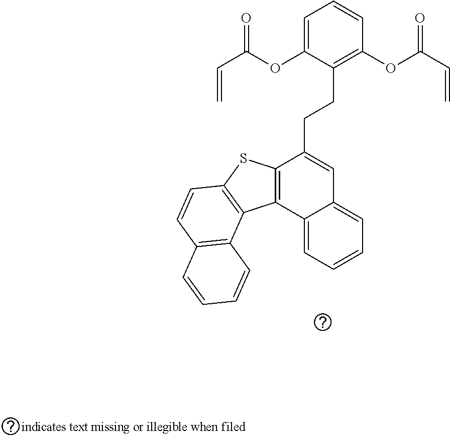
C1=C(CCC2=C(OC(C=C)=O)C=CC=C2OC(C=C)=O)C2=C(C3=CC=CC=C13)C1=C(S2)C=CC2=C1C=CC=C2
